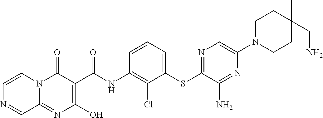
C12=NC(O)=C(C(NC3=C(Cl)C(SC4=NC=C(N5CCC(C)(CN)CC5)N=C4N)=CC=C3)=O)C(=O)N1C=CN=C2
